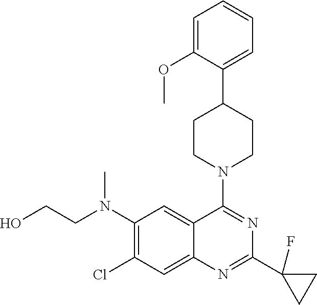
C1=C(OC)C(C2CCN(C3=NC(C4(F)CC4)=NC4=CC(Cl)=C(N(C)CCO)C=C34)CC2)=CC=C1
